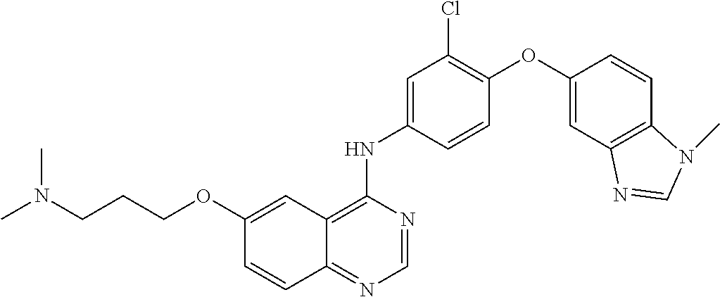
C1=NC(NC2=CC(Cl)=C(OC3=CC4=C(C=C3)N(C)C=N4)C=C2)=C2C(=N1)C=CC(OCCCN(C)C)=C2
